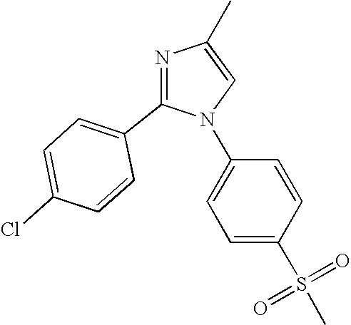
N1=C(C2=CC=C(Cl)C=C2)N(C2=CC=C(S(C)(=O)=O)C=C2)C=C1C
